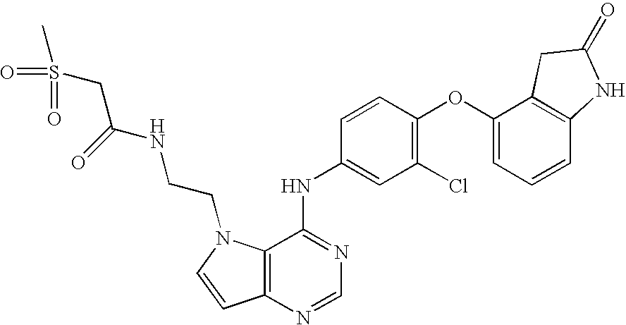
C12=C(N=CN=C1NC1=CC(Cl)=C(OC3=CC=CC4=C3CC(=O)N4)C=C1)C=CN2CCNC(CS(=O)(C)=O)=O
